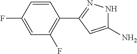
C1(N)=CC(C2=C(F)C=C(F)C=C2)=NN1
